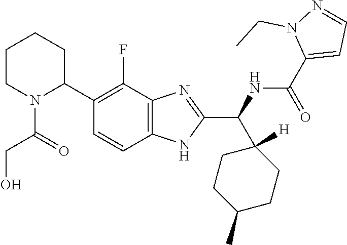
C1(C2=C(F)C3=C(C=C2)NC(C(NC(C2=CC=NN2CC)=O)C2([H])CCC(C)CC2)=N3)CCCCN1C(CO)=O
